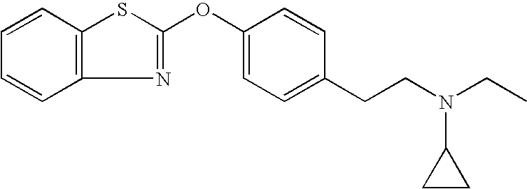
C12=C(C=CC=C1)SC(OC1=CC=C(CCN(CC)C3CC3)C=C1)=N2
